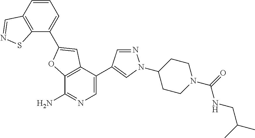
C12=C(C(C3=CN(C4CCN(C(=O)NCC(C)C)CC4)N=C3)=CN=C1N)C=C(C1=CC=CC3=C1SN=C3)O2
